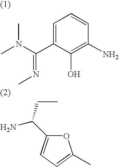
C1=C(C(N(C)C)=NC)C(O)=C(N)C=C1.O1C(C(CC)N)=CC=C1C
